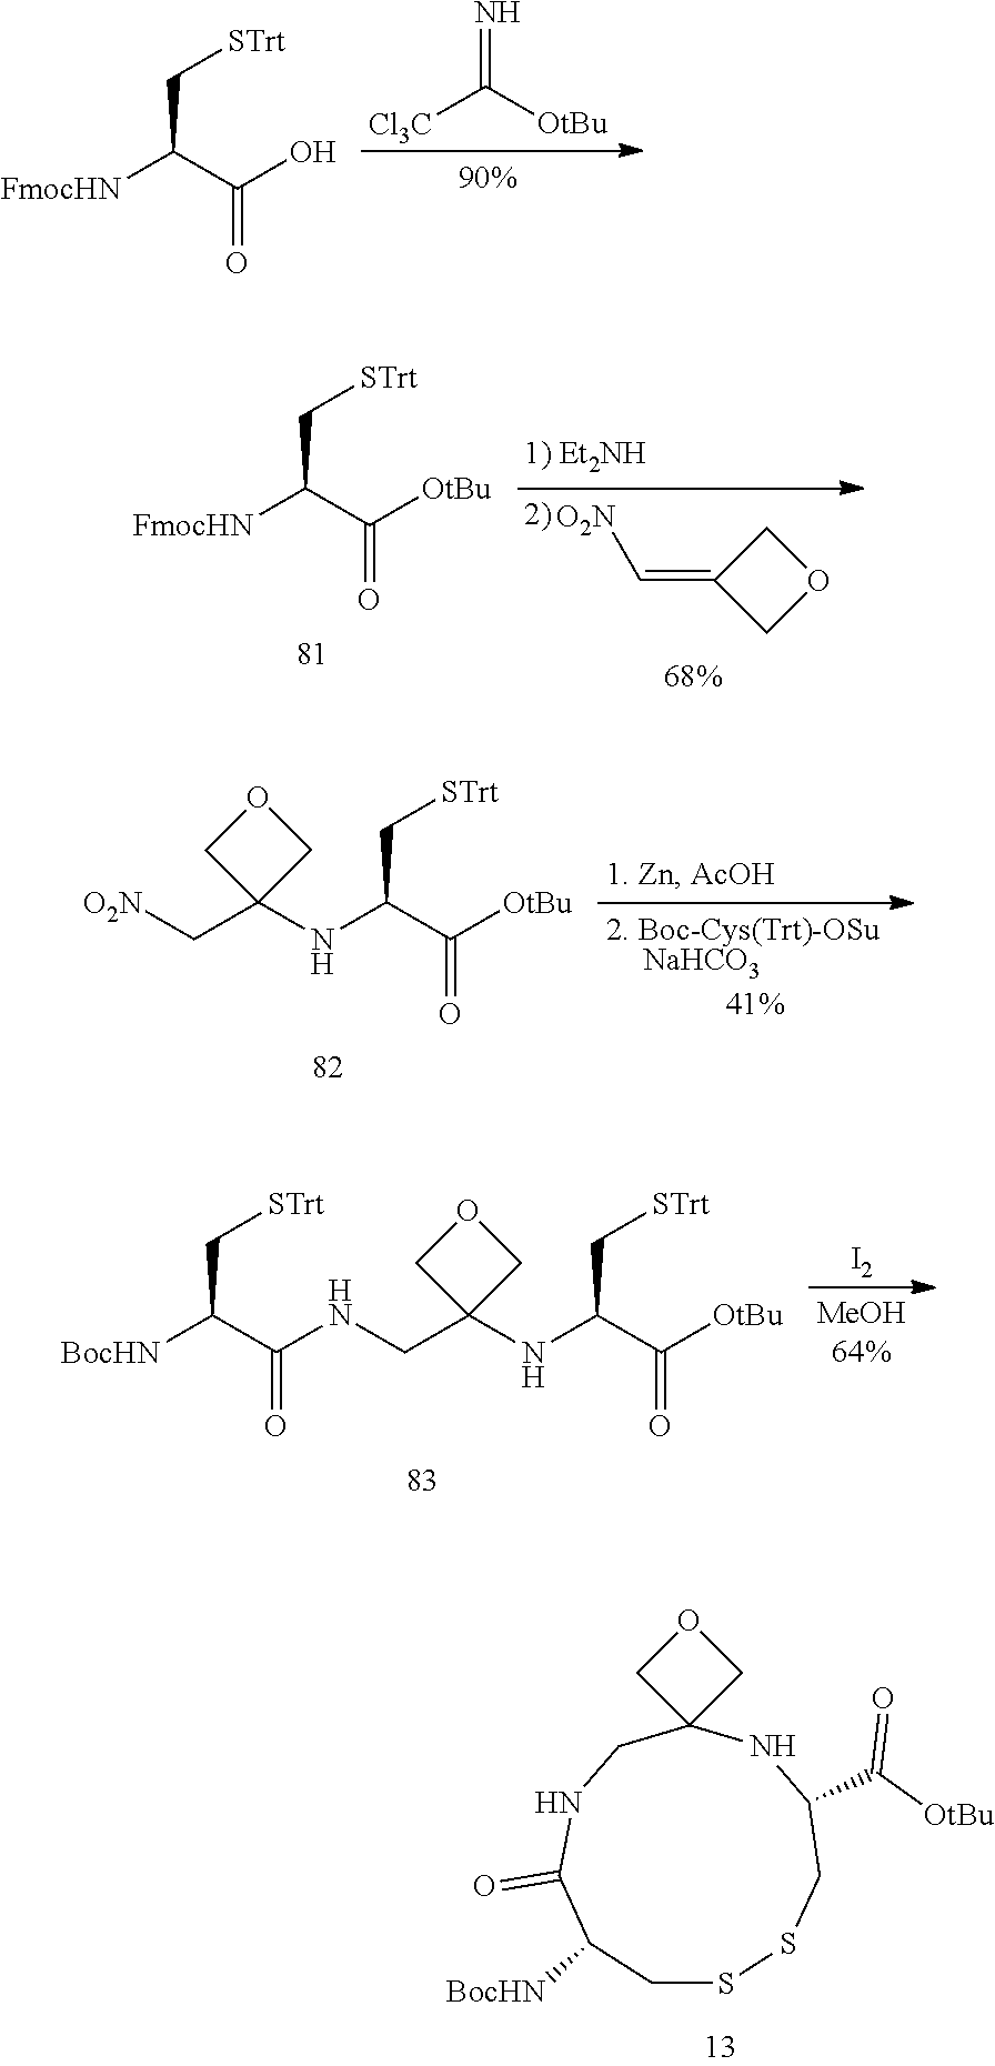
C1SSCC(C(=O)[OtBu])NC2(CNC(=O)C1[BocHN])COC2.[Cl3C]C([OtBu])=N.[FmocHN]C(C(O)=O)C[STrt].[FmocHN]C(C([OtBu])=O)C[STrt].[O2N]C=C1COC1.N(C(C([OtBu])=O)C[STrt])C1(C[O2N])COC1.[NaHCO3].N(C(C([OtBu])=O)C[STrt])C1(CNC(C(C[STrt])[BocHN])=O)COC1.[I2]
